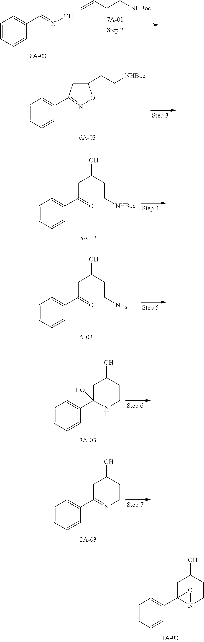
C1(C=NO)=CC=CC=C1.C=CCC[NHBoc].C1(C2=NOC(CC[NHBoc])C2)=CC=CC=C1.C1(C(=O)CC(CC[NHBoc])O)=CC=CC=C1.C1(C(=O)CC(CCN)O)=CC=CC=C1.C1(C2(O)NCCC(O)C2)=CC=CC=C1.C1(C2=NCCC(O)C2)=CC=CC=C1.C1(C23N(CCC(O)C2)O3)=CC=CC=C1
